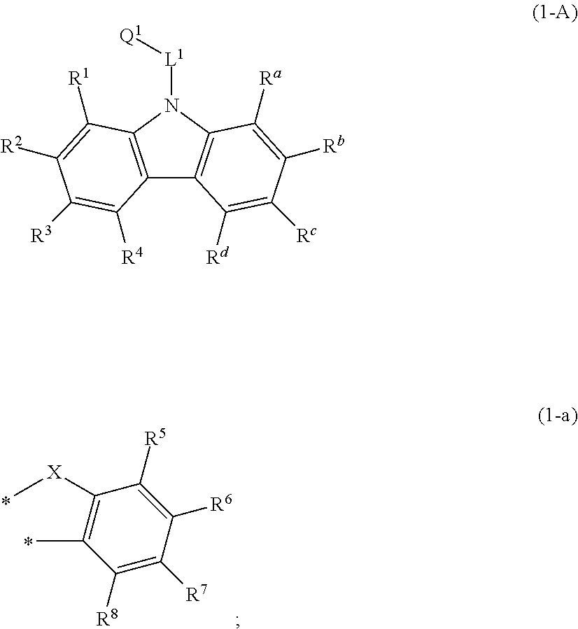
C1([R8])=C([R7])C([R6])=C([R5])C([X]C)=C1C.C12=C(N([L1][Q1])C3=C1C([Rd])=C([Rc])C([Rb])=C3[Ra])C([R1])=C([R2])C([R3])=C2[R4]
